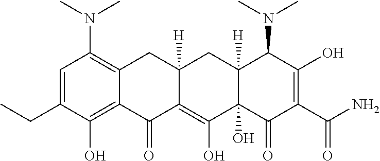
CCC1=CC(N(C)C)=C2C(=C1O)C(=O)C1=C(O)C3(O)C([H])(CC1([H])C2)C(N(C)C)C(O)=C(C(N)=O)C3=O
